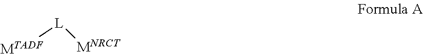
[MTADF][L][MNRCT]
